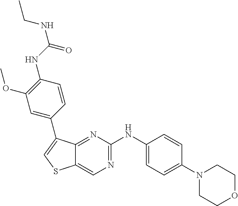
C1(N2CCOCC2)=CC=C(NC2=NC=C3C(=N2)C(C2=CC(OC)=C(NC(NCC)=O)C=C2)=CS3)C=C1
